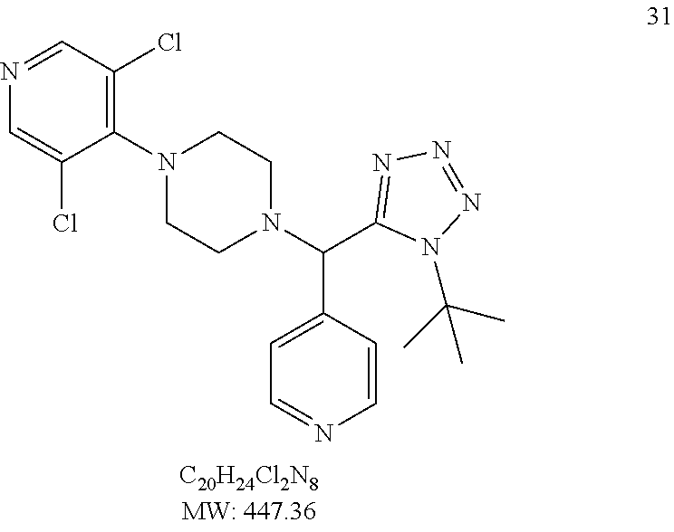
C1=C(Cl)C(N2CCN(C(C3=NN=NN3C(C)(C)C)C3=CC=NC=C3)CC2)=C(Cl)C=N1
